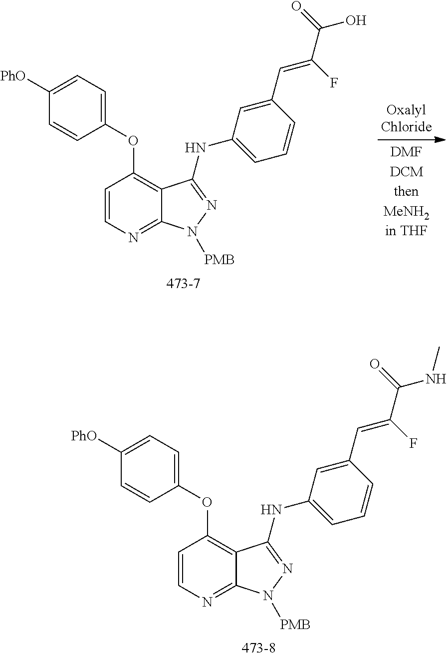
C1=CN=C2C(=C1OC1=CC=C([PhO])C=C1)C(NC1=CC=CC(C=C(C(O)=O)F)=C1)=NN2[PMB].C1=CN=C2C(=C1OC1=CC=C([PhO])C=C1)C(NC1=CC=CC(C=C(C(NC)=O)F)=C1)=NN2[PMB]
